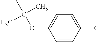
C1=CC(Cl)=CC=C1OC(C)(C)C
